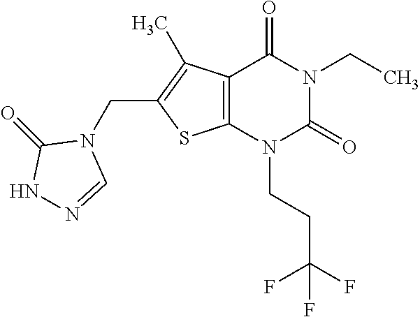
C12=C(N(CCC(F)(F)F)C(=O)N(CC)C1=O)SC(CN1C(=O)NN=C1)=C2C
